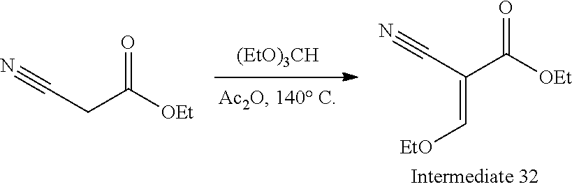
[(EtO)3CH].C(C([OEt])=O)C#N.[EtO]C=C(C([OEt])=O)C#N
